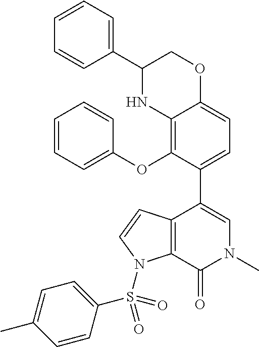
C12=C(OC3=CC=CC=C3)C(C3=CN(C)C(=O)C4=C3C=CN4S(C3=CC=C(C)C=C3)(=O)=O)=CC=C1OCC(C1=CC=CC=C1)N2
